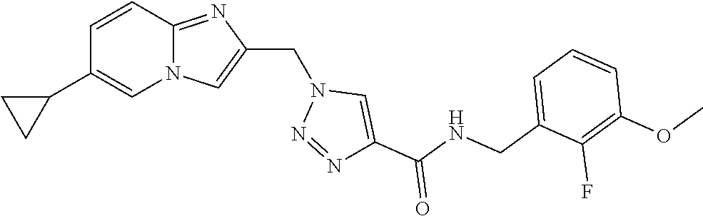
N12C(=NC(CN3N=NC(C(NCC4=CC=CC(OC)=C4F)=O)=C3)=C1)C=CC(C1CC1)=C2
